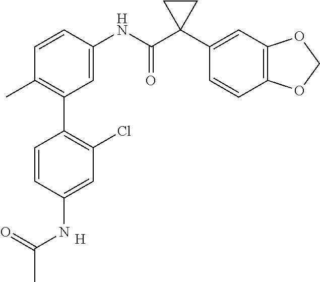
C1=C(NC(C2(C3=CC4=C(C=C3)OCO4)CC2)=O)C=CC(C)=C1C1=C(Cl)C=C(NC(C)=O)C=C1.[H]
